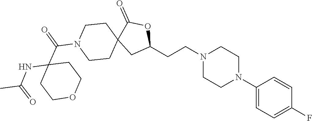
C1(N2CCN(CCC3OC(=O)C4(C3)CCN(C(C3(NC(C)=O)CCOCC3)=O)CC4)CC2)=CC=C(F)C=C1
